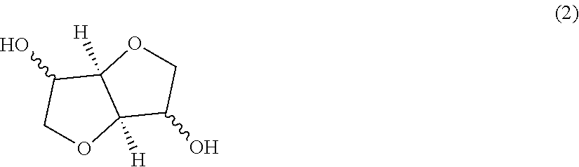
C1OC2([H])C([H])(C1O)OCC2O
